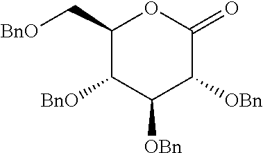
C1([BnO])C([OBn])C([OBn])C(=O)OC1C[BnO]
